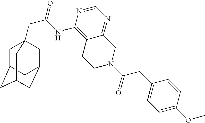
C1C2CC3CC(CC1(CC(=O)NC1=C4C(=NC=N1)CN(C(CC1=CC=C(OC)C=C1)=O)CC4)C3)C2
